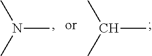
N(C)(C)C.C(C)(C)C
